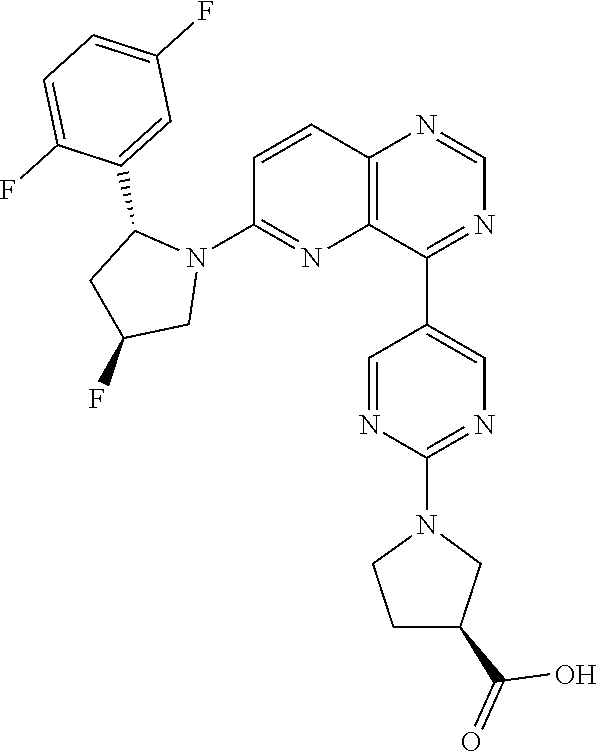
C1=CC2=C(N=C1N1C(C3=CC(F)=CC=C3F)CC(F)C1)C(C1=CN=C(N3CCC(C(=O)O)C3)N=C1)=NC=N2
